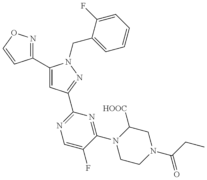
C1(C2=CC(C3=NC=C(F)C(N4CCN(C(CC)=O)CC4[HOOC])=N3)=NN2CC2=CC=CC=C2F)=NOC=C1
